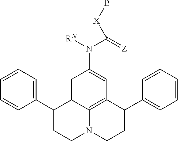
C1=C2C3=C(C=C1N([RN])C(=[Z])[X]B)C(C1=CC=CC=C1)CCN3CCC2C1=CC=CC=C1
